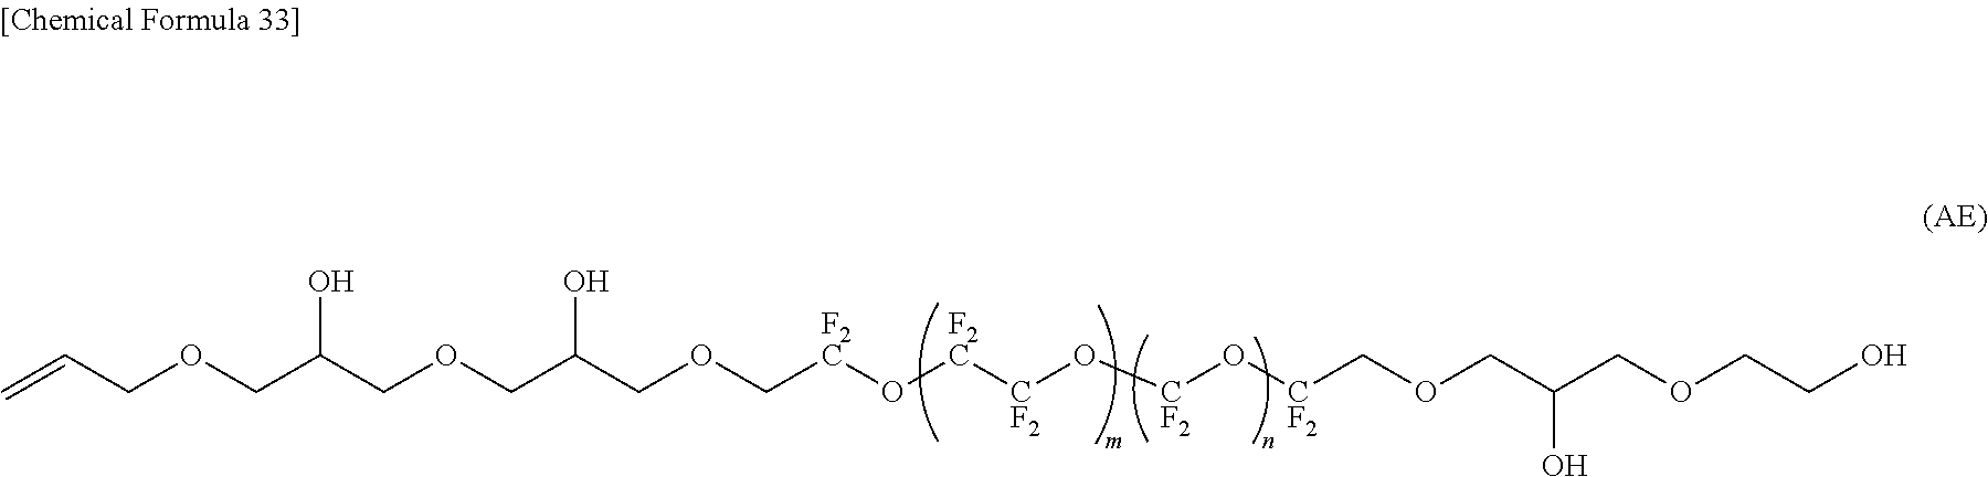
C=CCOCC(COCC(COC[F2C]O[F2C][CF2]O[CF2]O[CF2]COCC(COCCO)O)O)O
